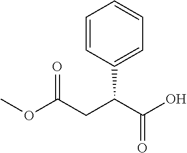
COC(CC(C(O)=O)C1=CC=CC=C1)=O
